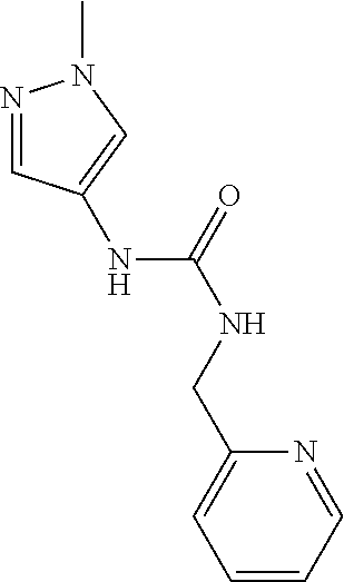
N1=CC(NC(NCC2=CC=CC=N2)=O)=CN1C
